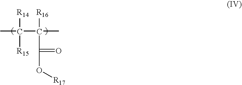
[R14]C([R15])(C([R16])(C(=O)O[R17])C)C
